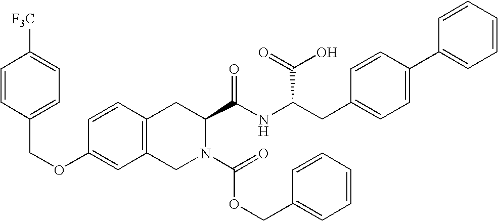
C12=C(CN(C(OCC3=CC=CC=C3)=O)C(C(NC(CC3=CC=C(C4=CC=CC=C4)C=C3)C(=O)O)=O)C1)C=C(OCC1=CC=C([F3C])C=C1)C=C2
